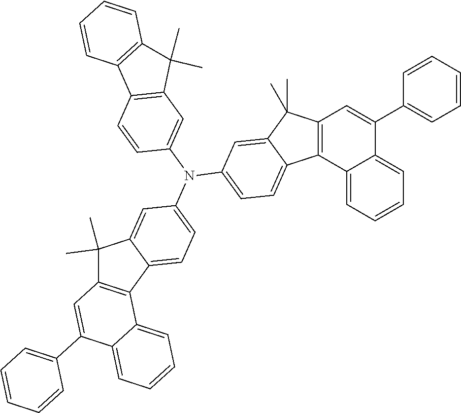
C1=CC=CC=C1C1=CC2=C(C3=CC=CC=C13)C1=CC=C(N(C3=CC=C4C(=C3)C(C)(C)C3=C4C4=CC=CC=C4C(C4=CC=CC=C4)=C3)C3=CC4=C(C=C3)C3=C(C4(C)C)C=CC=C3)C=C1C2(C)C
